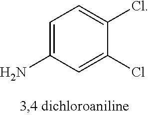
C1=C(N)C=C(Cl)C(Cl)=C1
